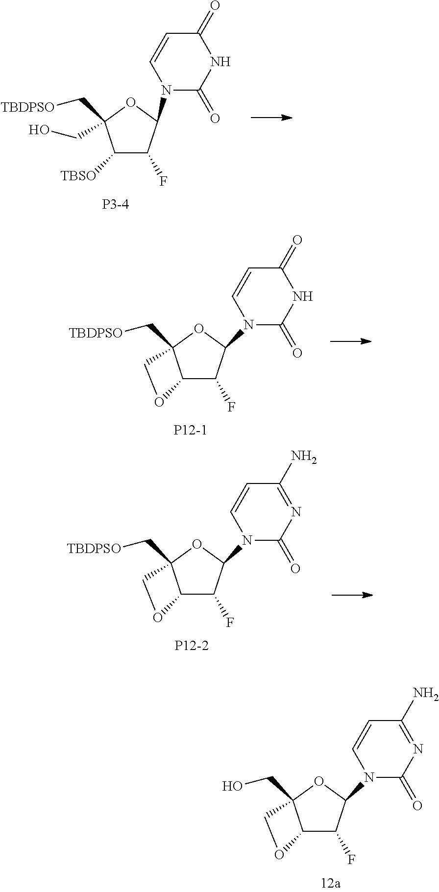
C1([TBSO])C(F)C(N2C(=O)NC(=O)C=C2)OC1(C[TBDPSO])CO.C12C(F)C(N3C(=O)NC(=O)C=C3)OC1(C[TBDPSO])CO2.[P12-1].C12C(F)C(N3C(=O)N=C(N)C=C3)OC1(C[TBDPSO])CO2.[P12-2].C12C(F)C(N3C(=O)N=C(N)C=C3)OC1(CO)CO2
